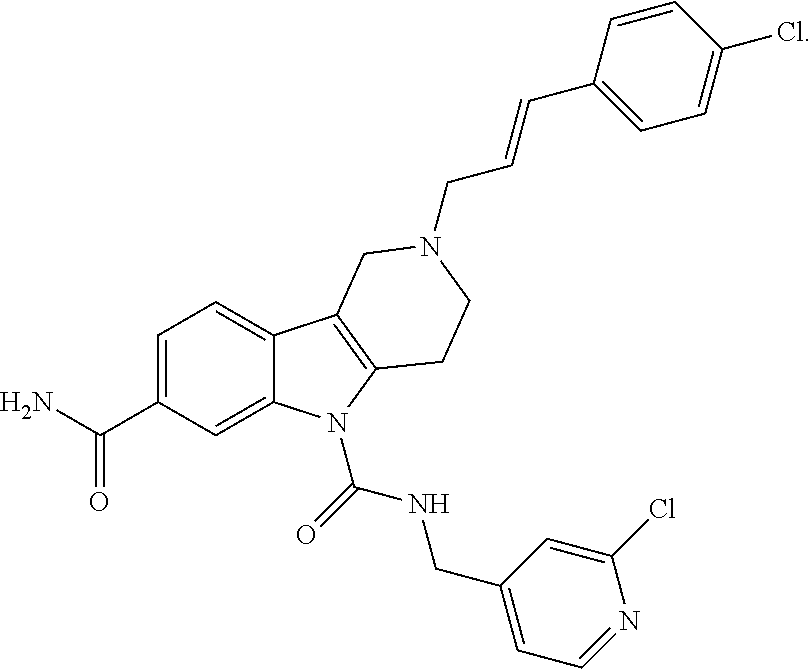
C1=C(C(N)=O)C=C2C(=C1)C1=C(N2C(=O)NCC2=CC=NC(Cl)=C2)CCN(CC=CC2=CC=C(Cl)C=C2)C1
